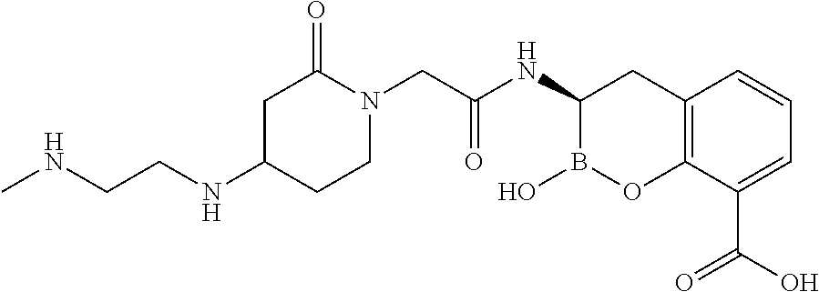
C1C(NCCNC)CCN(CC(NC2B(O)OC3=C(C2)C=CC=C3C(O)=O)=O)C1=O
